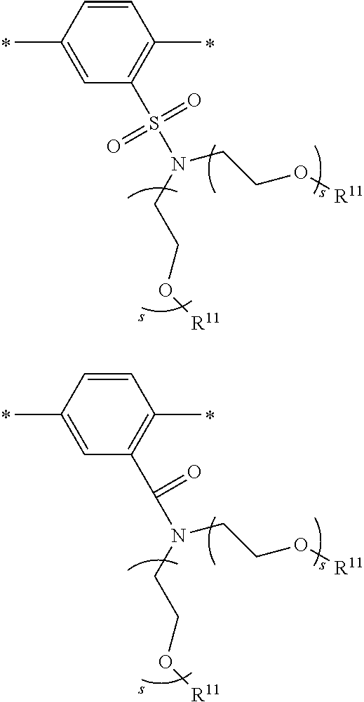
C1=CC(C)=CC(S(=O)(=O)N(CCO[R11])CCO[R11])=C1C.C1=CC(C)=CC(C(=O)N(CCO[R11])CCO[R11])=C1C
